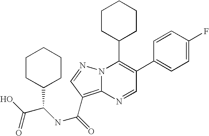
C1(C2=CC=C(F)C=C2)=C(C2CCCCC2)N2C(=C(C(NC(C(O)=O)C3CCCCC3)=O)C=N2)N=C1
